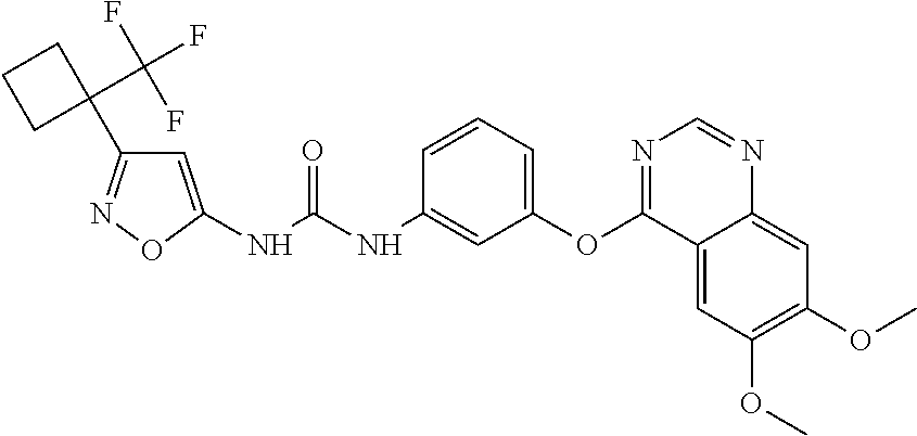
N(C(NC1=CC(OC2=NC=NC3=CC(OC)=C(OC)C=C23)=CC=C1)=O)C1=CC(C2(C(F)(F)F)CCC2)=NO1
